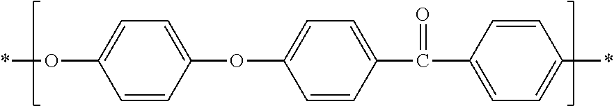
*OC1=CC=C(OC2=CC=C(C(C3=CC=C(*)C=C3)=O)C=C2)C=C1
